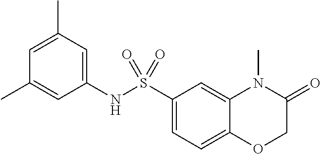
C1(C)=CC(NS(C2=CC=C3C(=C2)N(C)C(=O)CO3)(=O)=O)=CC(C)=C1
